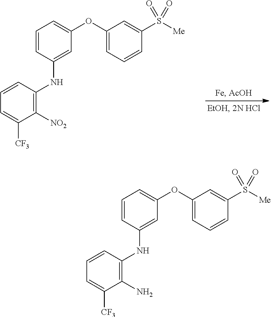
C1([NO2])=C(NC2=CC(OC3=CC=CC(S([Me])(=O)=O)=C3)=CC=C2)C=CC=C1[CF3].C1(N)=C(NC2=CC(OC3=CC=CC(S([Me])(=O)=O)=C3)=CC=C2)C=CC=C1[CF3]
